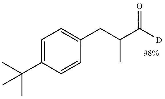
C1=C(C(C)(C)C)C=CC(CC(C([D])=O)C)=C1
